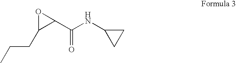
C1(C(NC2CC2)=O)OC1CCC
